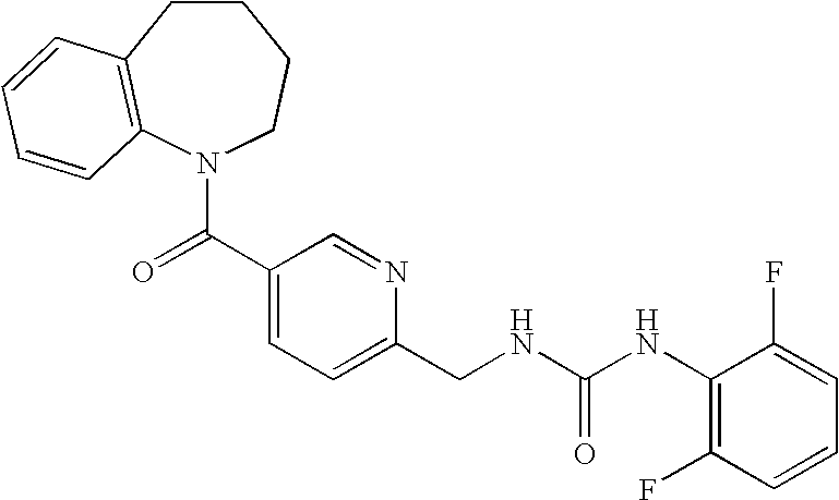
C1CC2=C(N(C(C3=CC=C(CNC(NC4=C(F)C=CC=C4F)=O)N=C3)=O)CC1)C=CC=C2
